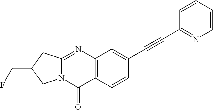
C12=C(C=CC(C#CC3=NC=CC=C3)=C1)C(=O)N1C(=N2)CC(CF)C1
